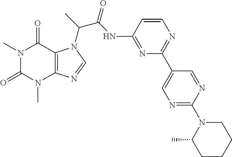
N1(C)C(=O)N(C)C2=C(C1=O)N(C(C)C(NC1=NC(C3=CN=C(N4C(C)CCCC4)N=C3)=NC=C1)=O)C=N2
